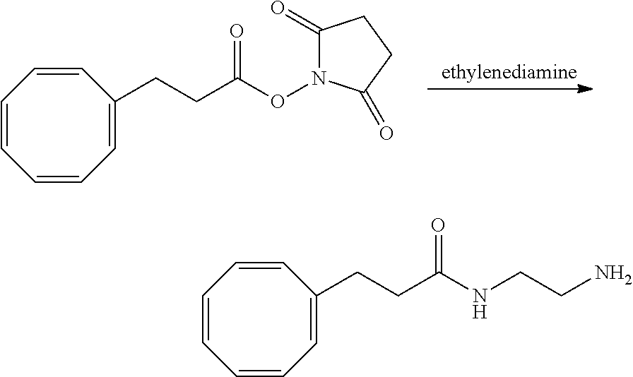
C1=CC=C(CCC(ON2C(=O)CCC2=O)=O)C=CC=C1.C1=CC=C(CCC(NCCN)=O)C=CC=C1
